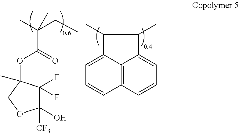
C1(C)C2=CC=CC3=C2C(=CC=C3)C1C.CC(CC)(C)C(=O)OC1(C)C(F)(F)C(O)([CF3])OC1
